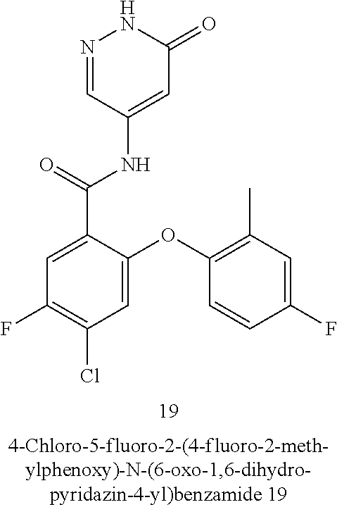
N1=CC(NC(C2=CC(F)=C(Cl)C=C2OC2=C(C)C=C(F)C=C2)=O)=CC(=O)N1
